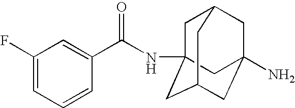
C1C2CC3(N)CC(CC1(NC(C1=CC(F)=CC=C1)=O)C3)C2
